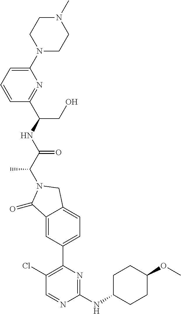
C1(=O)C2=CC(C3=C(Cl)C=NC(NC4CCC(OC)CC4)=N3)=CC=C2CN1C(C(=O)NC(C1=NC(N2CCN(C)CC2)=CC=C1)CO)C
